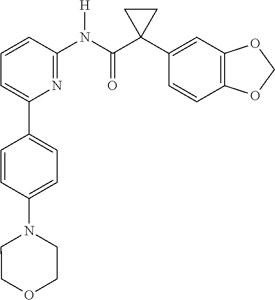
C1=CC(N(C(C2(C3=CC4=C(C=C3)OCO4)CC2)=O)[H])=NC(C2=CC=C(N3CCOCC3)C=C2)=C1
